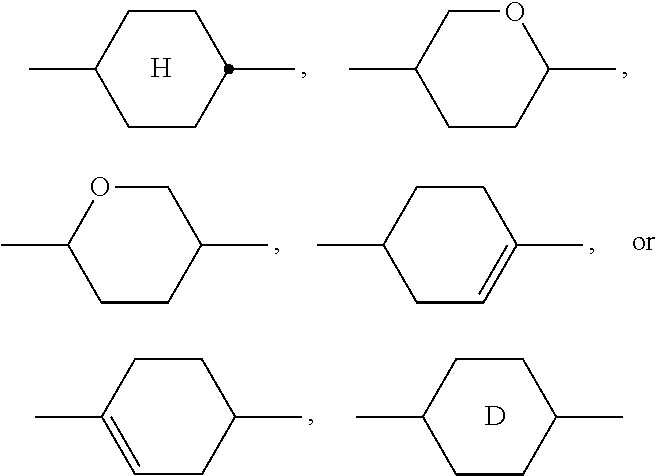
CC1CCC(C)CC1.[H].CC1CCC(C)OC1.CC1CCC(C)CO1.CC1CC=C(C)CC1.CC1=CCC(C)CC1.CC1CCC(C)CC1.[D]
